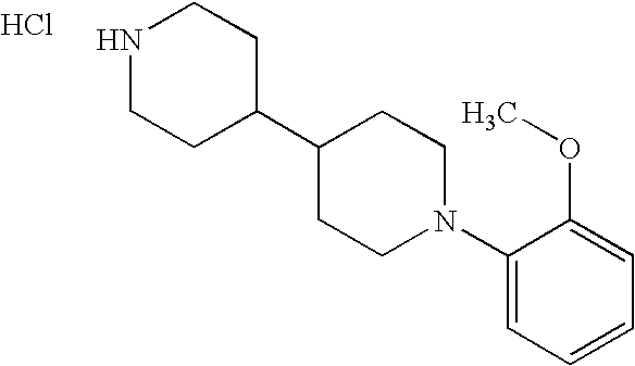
N1CCC(C2CCN(C3=CC=CC=C3OC)CC2)CC1.Cl
